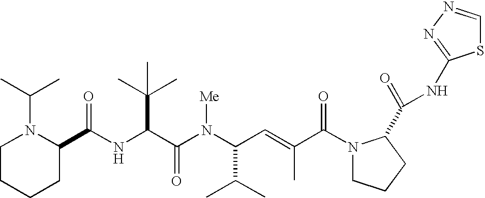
N(C(C(N(C(C(C)C)C=C(C)C(N1CCCC1C(=O)NC1=NN=CS1)=O)[Me])=O)C(C)(C)C)C(C1N(C(C)C)CCCC1)=O
